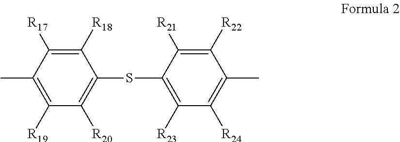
CC1=C([R19])C([R20])=C(SC2=C([R23])C([R24])=C(C)C([R22])=C2[R21])C([R18])=C1[R17]
